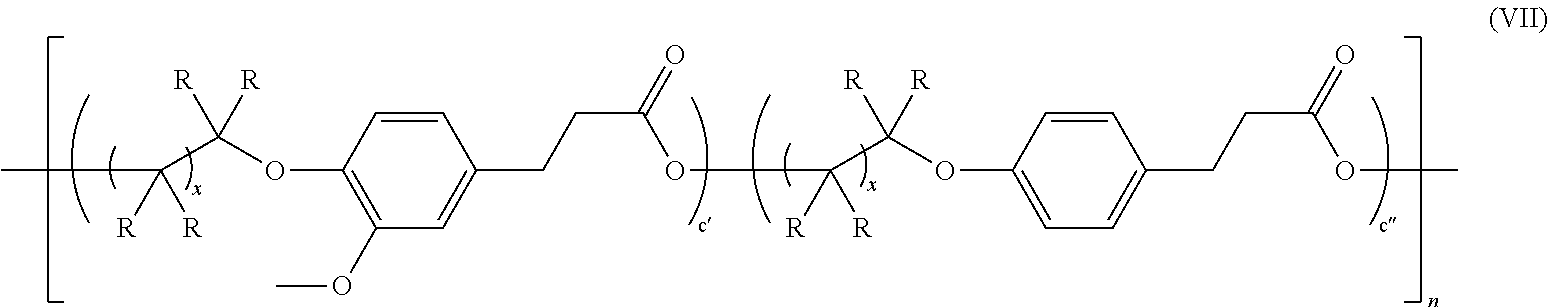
O(C(C(C)([R])[R])([R])[R])C1=C(OC)C=C(CCC(=O)OC(C(OC2=CC=C(CCC(=O)OC)C=C2)([R])[R])([R])[R])C=C1
